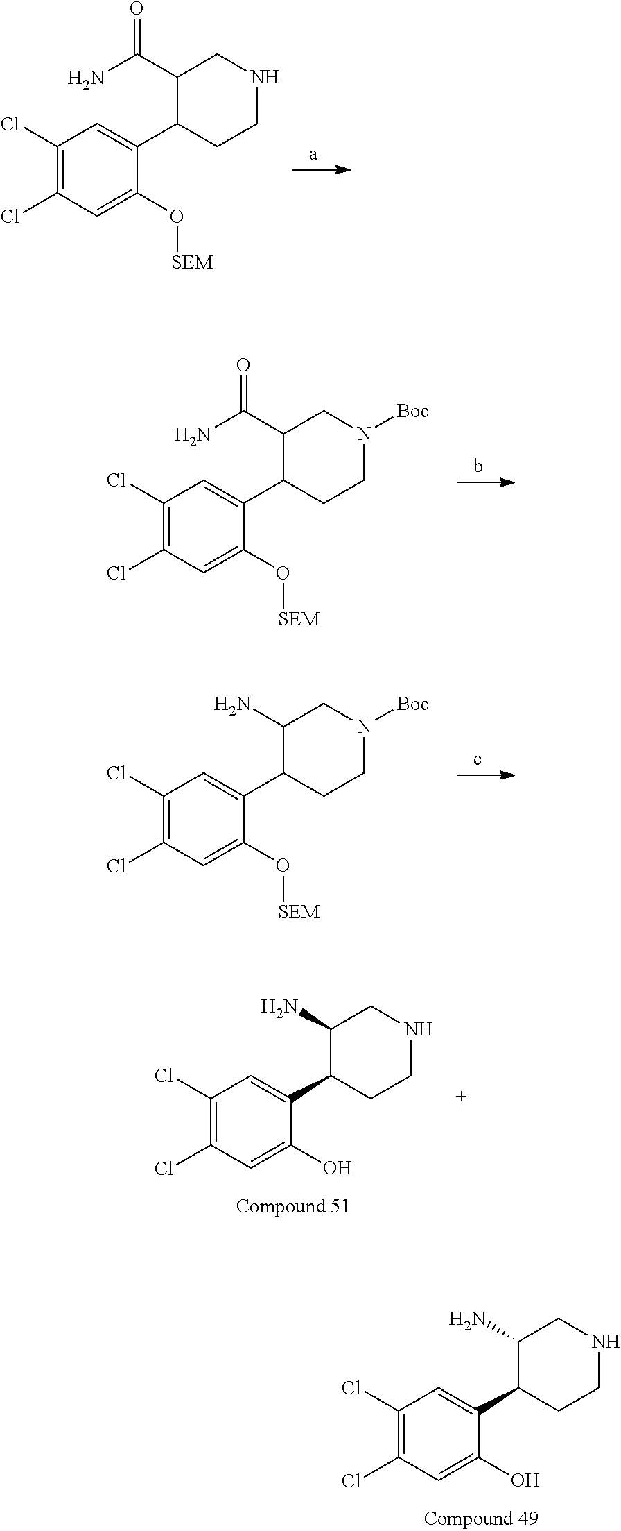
C1(Cl)=C(Cl)C=C(O[SEM])C(C2CCNCC2C(N)=O)=C1.C1(Cl)=C(Cl)C=C(O[SEM])C(C2CCN([Boc])CC2C(N)=O)=C1.C1(Cl)=C(Cl)C=C(O[SEM])C(C2CCN([Boc])CC2N)=C1.C1(Cl)=C(Cl)C=C(O)C(C2CCNCC2N)=C1.C1(Cl)=C(Cl)C=C(O)C(C2CCNCC2N)=C1
